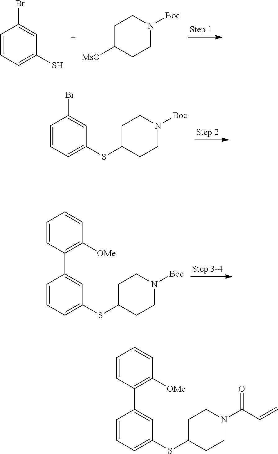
C1=CC=C(SC2CCN([Boc])CC2)C=C1Br.C1=CC=C(SC2CCN([Boc])CC2)C=C1C1=C([OMe])C=CC=C1.C1=CC=C(S)C=C1Br.C1C([MsO])CCN([Boc])C1.C1=CC=C(SC2CCN(C(C=C)=O)CC2)C=C1C1=C([OMe])C=CC=C1
